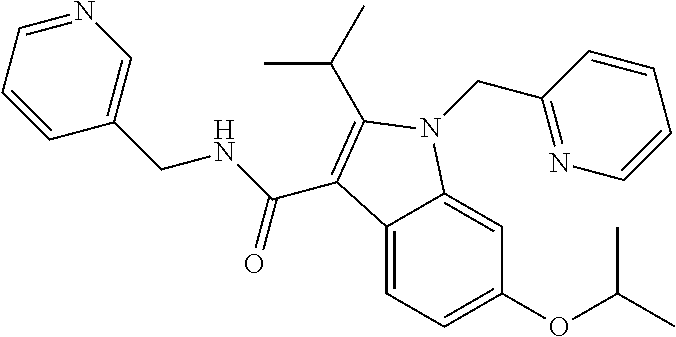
N1=CC=CC(CNC(=O)C2=C(C(C)C)N(CC3=NC=CC=C3)C3=CC(OC(C)C)=CC=C32)=C1
